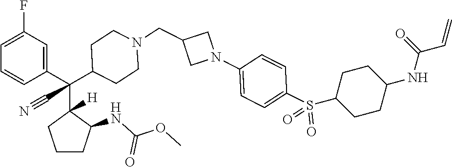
C1=C(F)C=C(C(C2([H])CCCC2NC(OC)=O)(C2CCN(CC3CN(C4=CC=C(S(=O)(=O)C5CCC(NC(=O)C=C)CC5)C=C4)C3)CC2)C#N)C=C1
